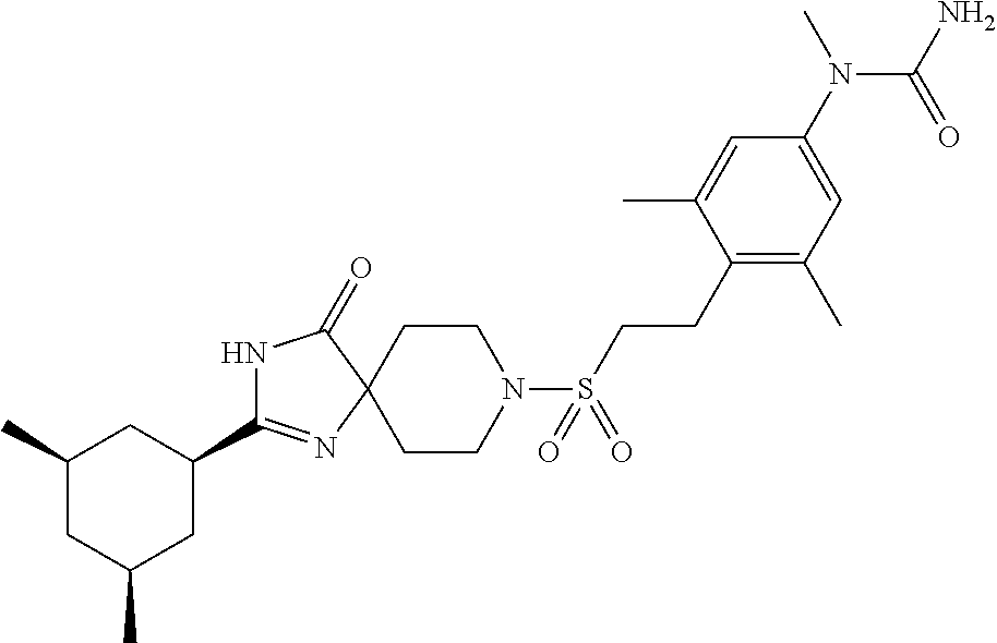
C1(C2=NC3(C(=O)N2)CCN(S(CCC2=C(C)C=C(N(C)C(=O)N)C=C2C)(=O)=O)CC3)CC(C)CC(C)C1
